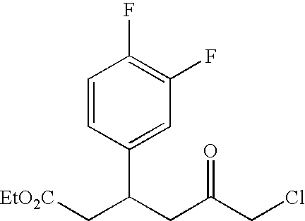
C1=CC(C(C[EtO2C])CC(=O)CCl)=CC(F)=C1F
